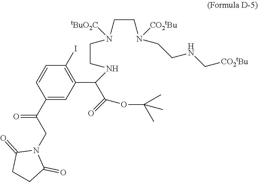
C1(C(CN2C(=O)CCC2=O)=O)=CC(C(C(=O)OC(C)(C)C)NCCN(CCN(CCNC[CO2tBu])[CO2tBu])[tBuO2C])=C(I)C=C1
